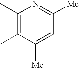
C1(C)=C(C)C([Me])=CC([Me])=N1
